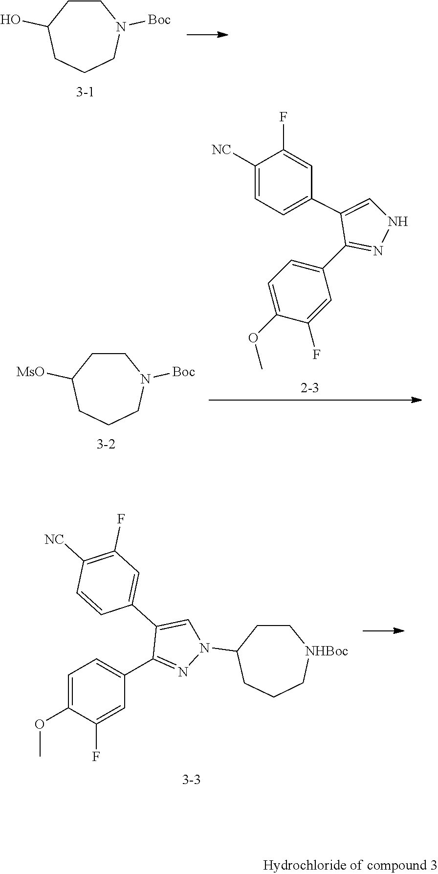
C1CC(O)CCCN1[Boc].C1(F)=CC(C2=NNC=C2C2=CC=C([NC])C(F)=C2)=CC=C1OC.C1CC([MsO])CCCN1[Boc].C1=C(OC)C(F)=CC(C2=NN(C3CCC[NHBoc]CC3)C=C2C2=CC(F)=C([NC])C=C2)=C1
